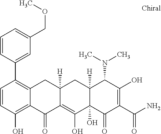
C12([H])C(O)(C(=O)C(C(N)=O)=C(O)C1N(C)C)C(O)=C1C([H])(C2)CC2=C(C3=CC(COC)=CC=C3)C=CC(O)=C2C1=O
